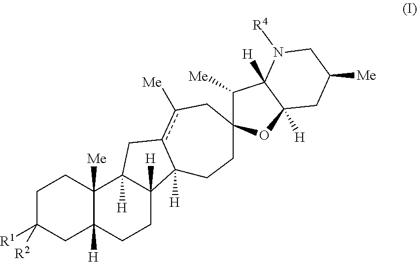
C1C([R1])([R2])CC2([H])C([Me])(C1)C1([H])C([H])(CC2)C2([H])c(c([Me])CC3(CC2)C([Me])C2([H])C([H])(O3)CC([Me])CN2[R4])C1
